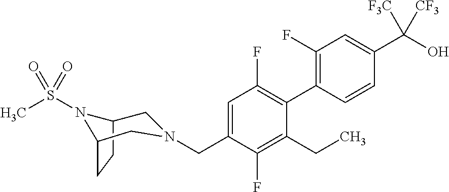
C1(F)=C(C2=C(F)C=C(CN3CC4CCC(N4S(C)(=O)=O)C3)C(F)=C2CC)C=CC(C(O)([F3C])[CF3])=C1
